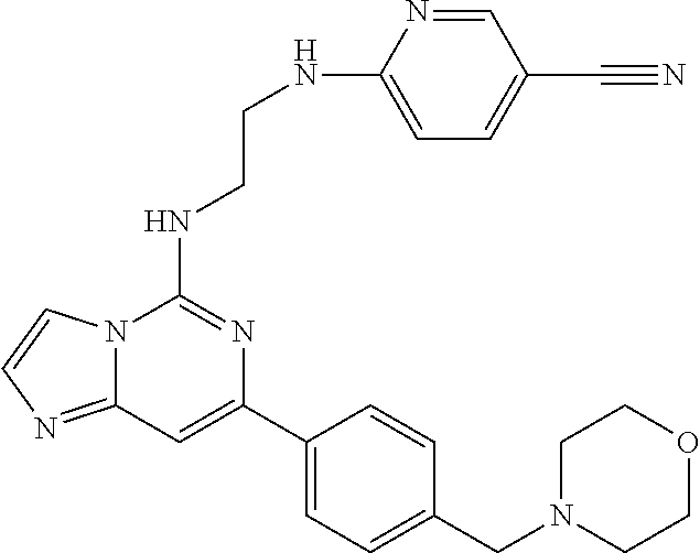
C12=NC=CN1C(NCCNC1=CC=C(C#N)C=N1)=NC(C1=CC=C(CN3CCOCC3)C=C1)=C2
